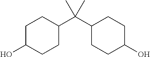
C1C(O)CCC(C(C2CCC(O)CC2)(C)C)C1
